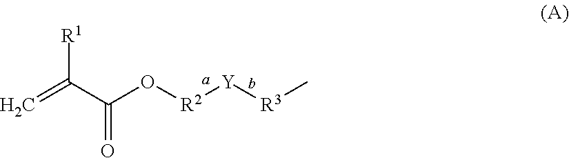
C=C(C(O[R2][Y][R3]C)=O)[R1]
